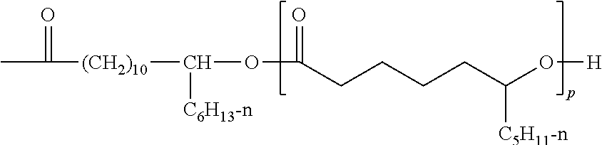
O(C(=O)CCCCC(O[H])[C5H11-n])C([C6H13-n])[(CH2)10]C(C)=O
